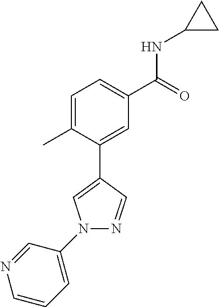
C1=C(C)C(C2=CN(C3=CC=CN=C3)N=C2)=CC(C(=O)NC2CC2)=C1
